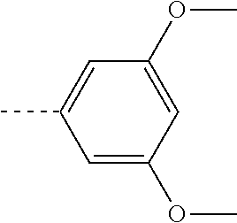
C1=C(OC)C=C(OC)C=C1C
